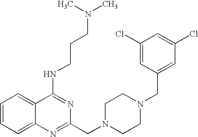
C1=CC=C2C(=C1)C(NCCCN(C)C)=NC(CN1CCN(CC3=CC(Cl)=CC(Cl)=C3)CC1)=N2
